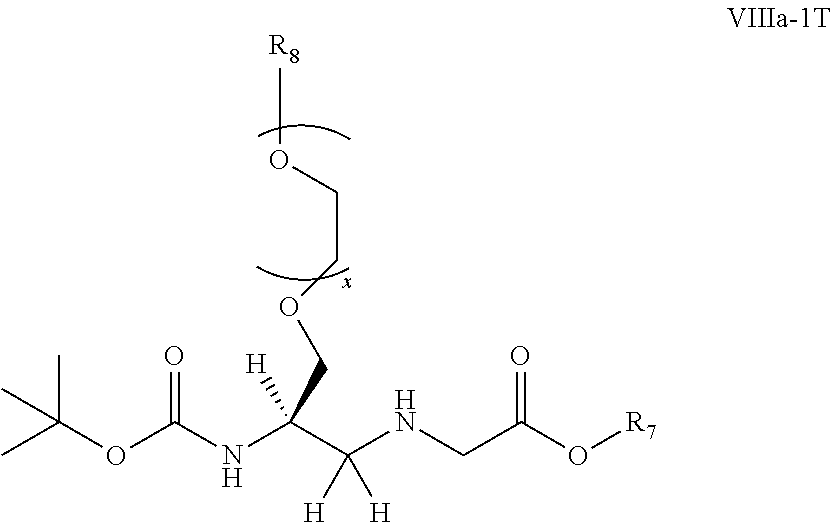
C(OC(NC(C(NCC(O[R7])=O)([H])[H])([H])COCCO[R8])=O)(C)(C)C
